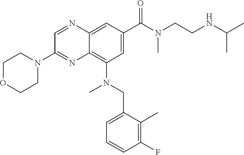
C1=NC2=CC(C(N(CCNC(C)C)C)=O)=CC(N(CC3=CC=CC(F)=C3C)C)=C2N=C1N1CCOCC1
